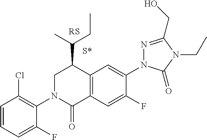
C1=CC=C(F)C(N2C(=O)C3=C(C(C(C)CC)C2)C=C(N2N=C(CO)N(CC)C2=O)C(F)=C3)=C1Cl
